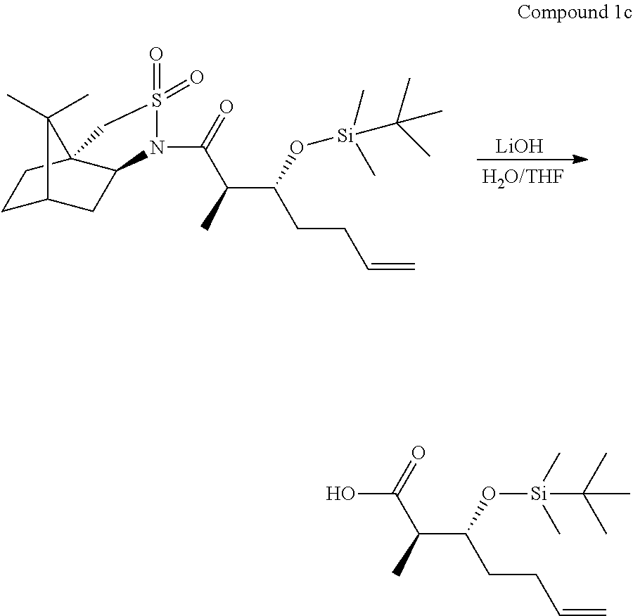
[LiOH].C1C2CC3C(C1)(C2(C)C)CS(=O)(=O)N3C(=O)C(C(CCC=C)O[Si](C)(C)C(C)(C)C)C.OC(=O)C(C(CCC=C)O[Si](C)(C)C(C)(C)C)C
